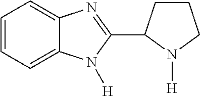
C1(C2CCCN2[H])=NC2=CC=CC=C2N1[H]
